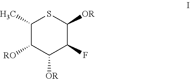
C1(C)C([RO])C([OR])C(F)C([OR])S1
